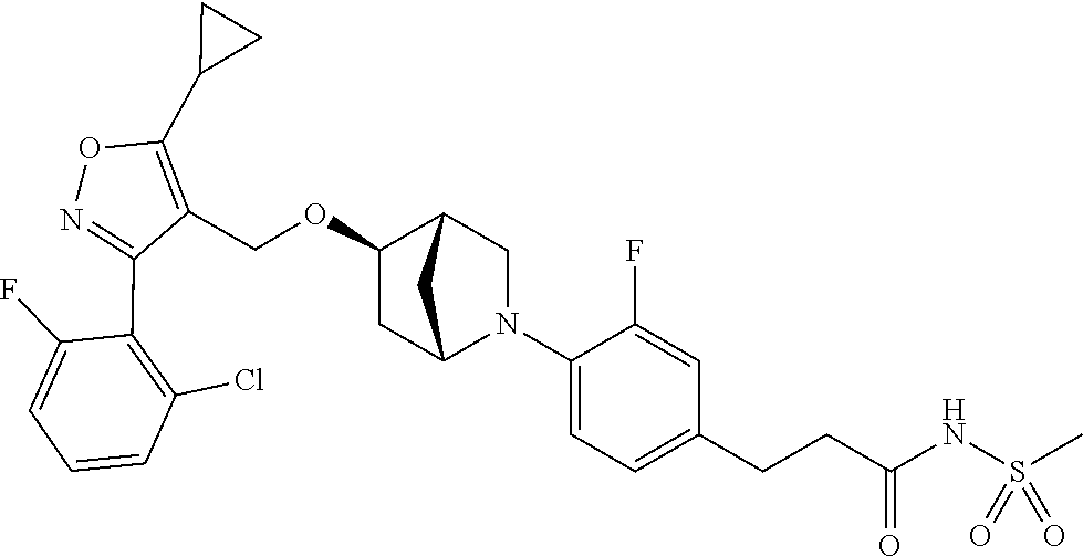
C1(C2=C(Cl)C=CC=C2F)=NOC(C2CC2)=C1COC1CC2N(C3=CC=C(CCC(NS(C)(=O)=O)=O)C=C3F)CC1C2
